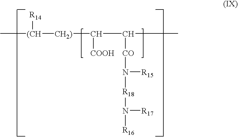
C[(CH]([CH2)]C(C([CO]N([R18]N([R17])[R16])[R15])C)[COOH])[R14]
